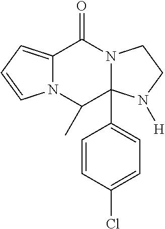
C12=CC=CN1C(C)C1(C3=CC=C(Cl)C=C3)N(C2=O)CCN1[H]
